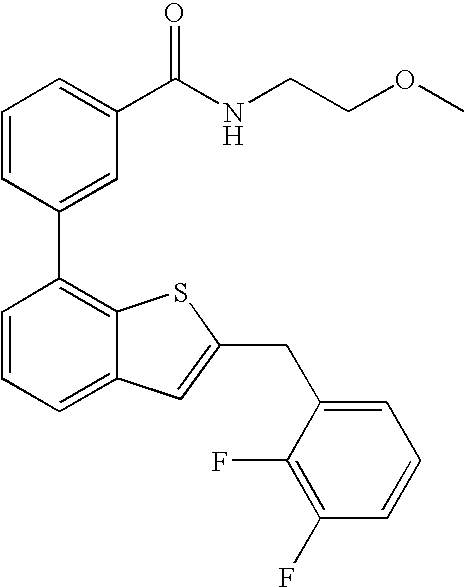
C1=CC(C2=C3C(=CC=C2)C=C(CC2=CC=CC(F)=C2F)S3)=CC(C(NCCOC)=O)=C1
